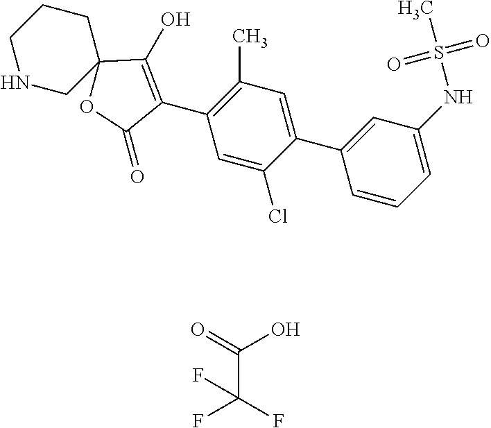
C1=C(NS(=O)(=O)C)C=C(C2=CC(C)=C(C3=C(O)C4(OC3=O)CCCNC4)C=C2Cl)C=C1.C(C(F)(F)F)(=O)O
